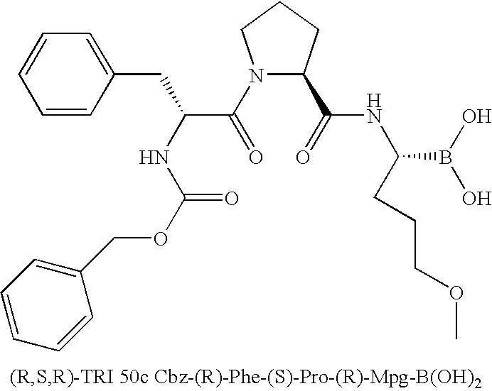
N1(C(=O)C(CC2=CC=CC=C2)NC(OCC2=CC=CC=C2)=O)C(C(=O)NC(CCCOC)B(O)O)CCC1
